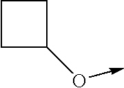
C1C(O->C)CC1
